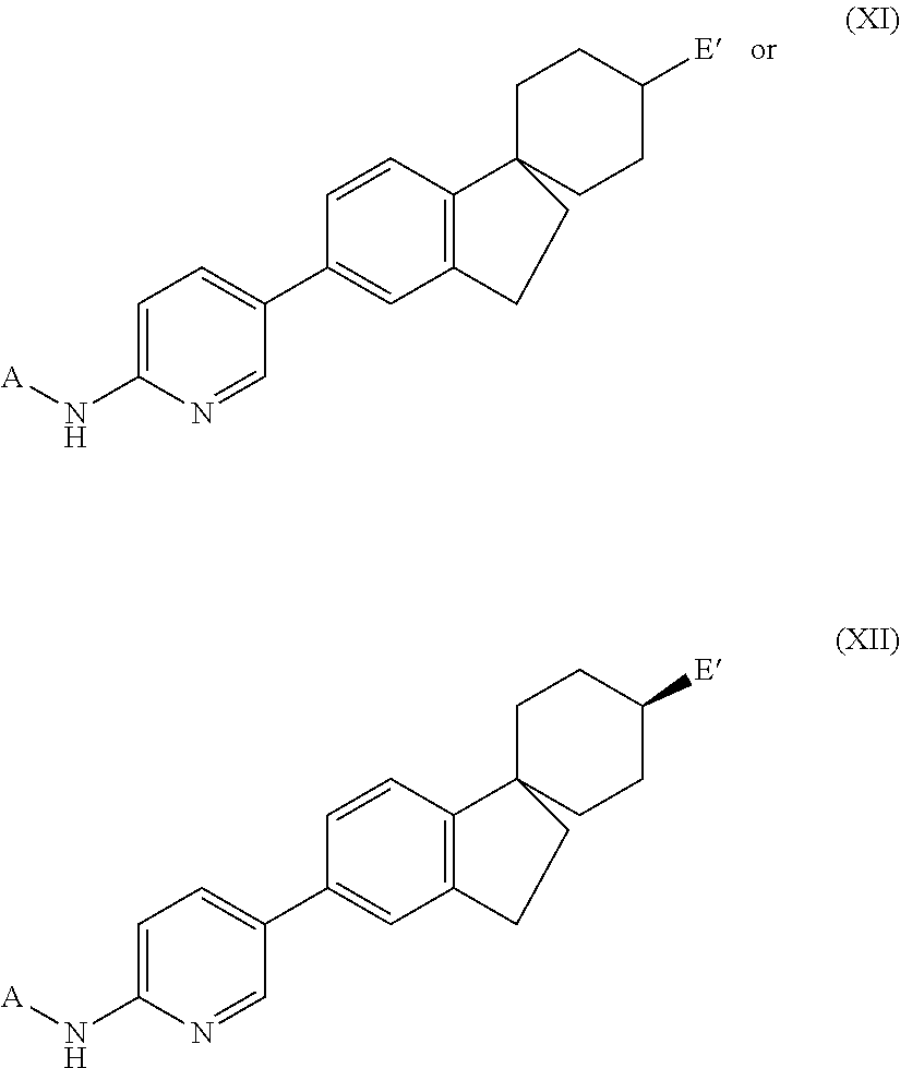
C1=CC2=C(C=C1C1=CC=C(N[A])N=C1)CCC21CCC([E])CC1.C1=CC2=C(C=C1C1=CC=C(N[A])N=C1)CCC21CCC([E])CC1
